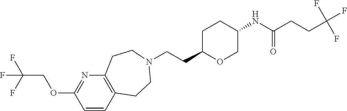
C(CC1OCC(NC(CCC(F)(F)F)=O)CC1)N1CCC2=C(N=C(OCC(F)(F)F)C=C2)CC1
